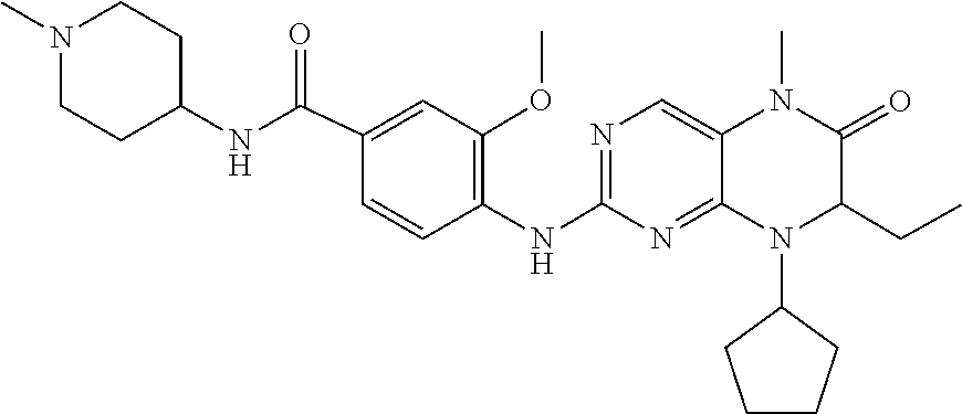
C1(N2C3=NC(NC4=C(OC)C=C(C(NC5CCN(C)CC5)=O)C=C4)=NC=C3N(C)C(=O)C2CC)CCCC1
